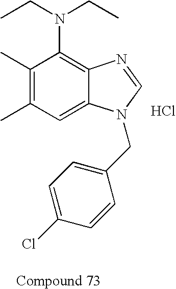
C1(C)=C(C)C=C2C(=C1N(CC)CC)N=CN2CC1=CC=C(Cl)C=C1.Cl
